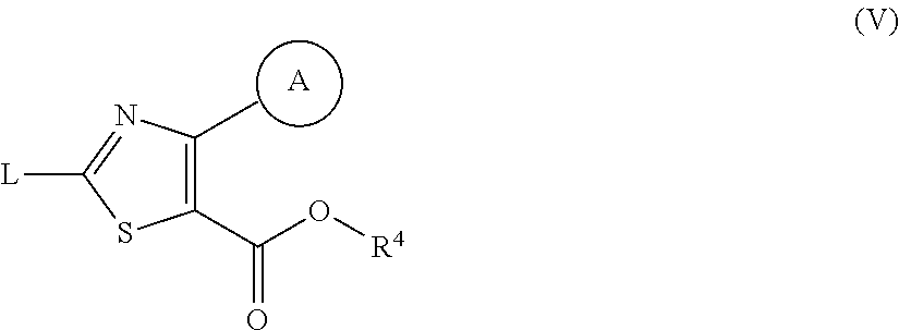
C1(C(O[R4])=O)=C(C)N=C([L])S1.[A]
